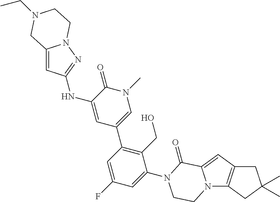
N12C3=C(C=C1C(=O)N(C1=CC(F)=CC(C4=CN(C)C(=O)C(NC5=NN6C(=C5)CN(CC)CC6)=C4)=C1CO)CC2)CC(C)(C)C3
